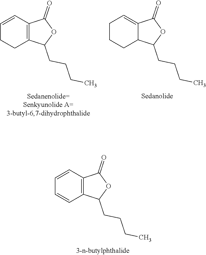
C1=CC2=C(C=C1)C(CCCC)OC2=O.C1=CC2=C(CC1)C(CCCC)OC2=O.C1CCC2C(=C1)C(=O)OC2CCCC
